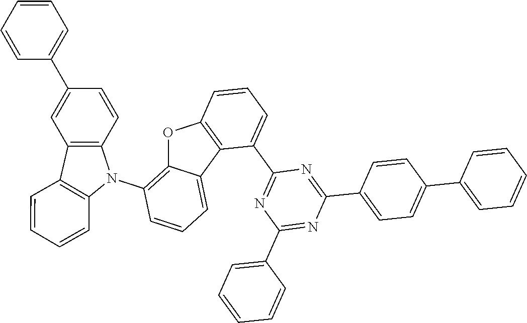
O1C2=C(N3C4=C(C5=C3C=CC=C5)C=C(C3=CC=CC=C3)C=C4)C=CC=C2C2=C1C=CC=C2C1=NC(C2=CC=CC=C2)=NC(C2=CC=C(C3=CC=CC=C3)C=C2)=N1
